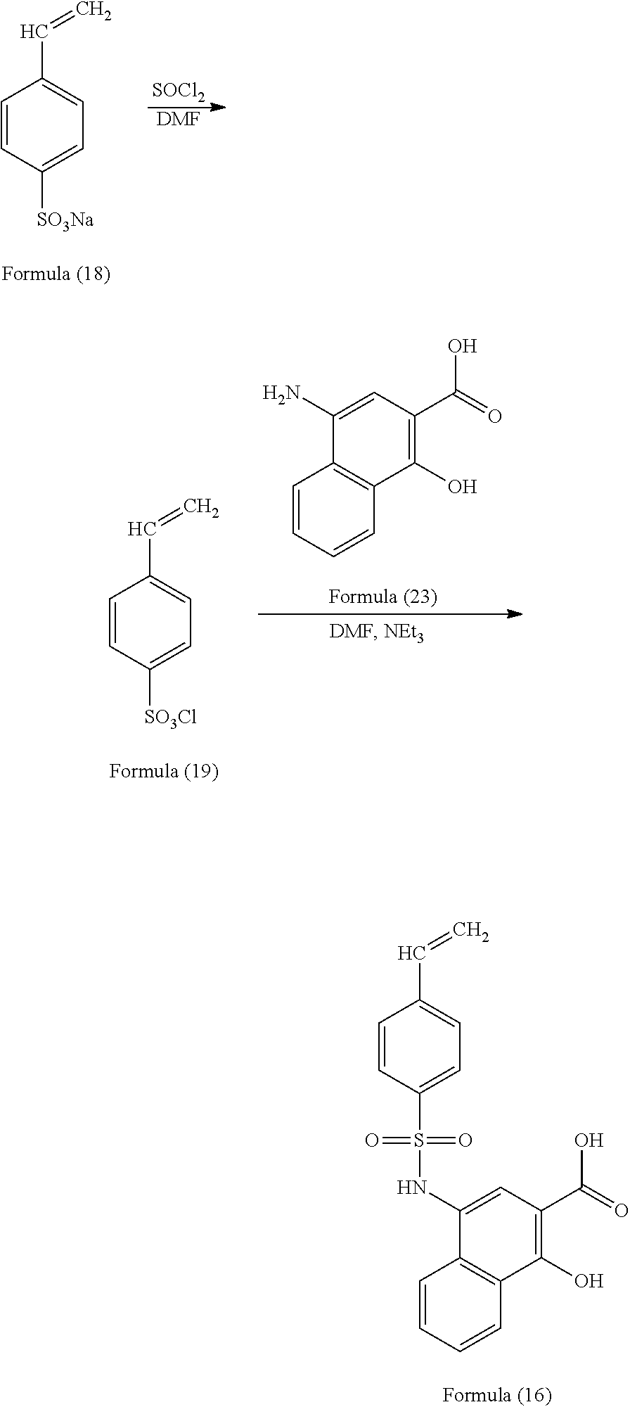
C1(S(NC2=CC(C(O)=O)=C(O)C3=C2C=CC=C3)(=O)=O)=CC=C(C=C)C=C1.C1([SO3Na])=CC=C(C=C)C=C1.[SOCl2].[DMF].C1([SO3Cl])=CC=C(C=C)C=C1.C1=CC2=C(C=C1)C(O)=C(C(O)=O)C=C2N
